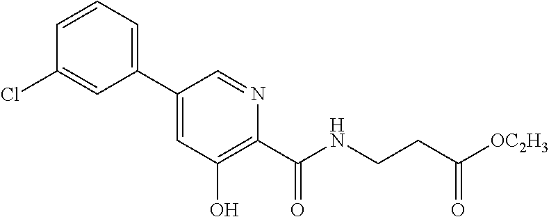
C1(Cl)=CC(C2=CC(O)=C(C(NCCC([OC2H3])=O)=O)N=C2)=CC=C1
